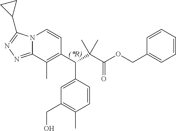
C1(C(C(C(OCC2=CC=CC=C2)=O)(C)C)C2=CC(CO)=C(C)C=C2)=C(C)C2=NN=C(C3CC3)N2C=C1
